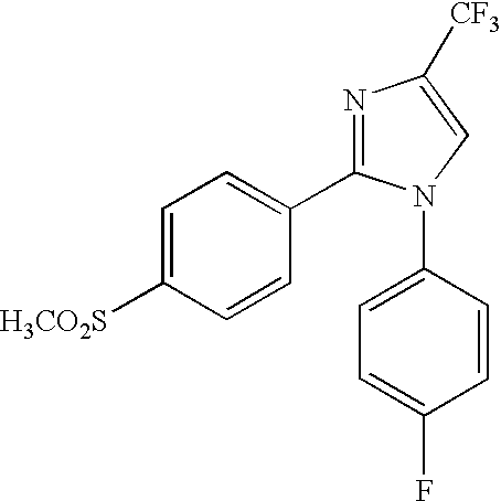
C1=C([H3CO2S])C=CC(C2=NC([CF3])=CN2C2=CC=C(F)C=C2)=C1
